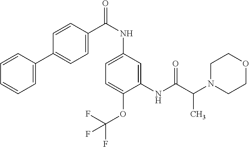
C1=C(C2=CC=C(C(NC3=CC=C(OC(F)(F)F)C(NC(C(N4CCOCC4)C)=O)=C3)=O)C=C2)C=CC=C1
